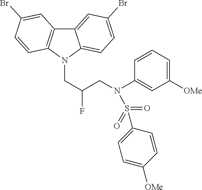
C12=CC(Br)=CC=C1N(CC(CN(C1=CC([OMe])=CC=C1)S(C1=CC=C([OMe])C=C1)(=O)=O)F)C1=C2C=C(Br)C=C1
